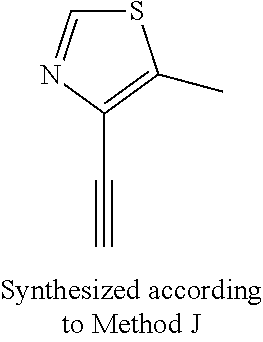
C#CC1=C(C)SC=N1
